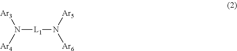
N([L1]N([Ar5])[Ar6])([Ar3])[Ar4]
